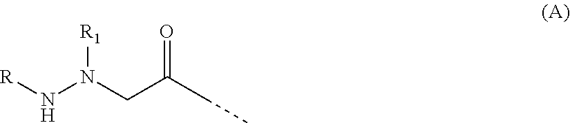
[R]NN(CC(CC)=O)[R1]
